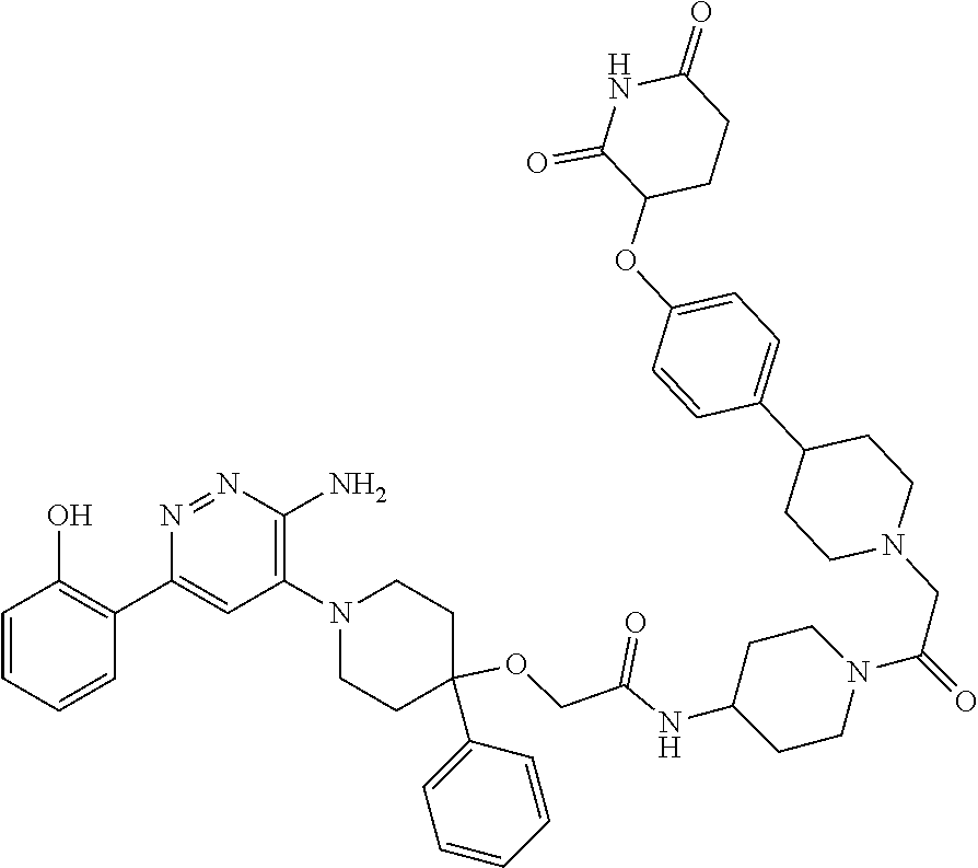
C1=CC=CC(C2=CC(N3CCC(C4=CC=CC=C4)(OCC(NC4CCN(C(CN5CCC(C6=CC=C(OC7CCC(=O)NC7=O)C=C6)CC5)=O)CC4)=O)CC3)=C(N)N=N2)=C1O
